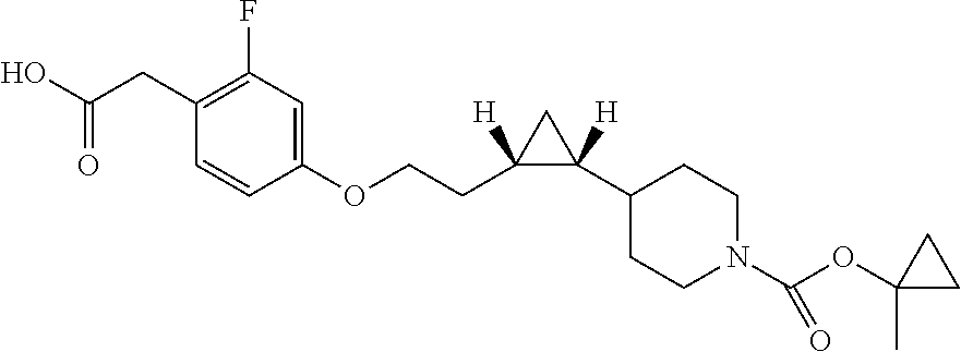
C1(C2([H])CC2(CCOC2=CC(F)=C(CC(O)=O)C=C2)[H])CCN(C(OC2(C)CC2)=O)CC1
